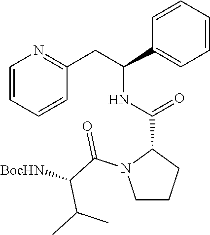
C1=CC=CC(CC(C2=CC=CC=C2)NC(=O)C2N(C(C([BocHN])C(C)C)=O)CCC2)=N1
